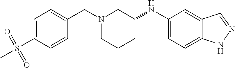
C1=C(S(=O)(C)=O)C=CC(CN2CCCC(NC3=CC=C4C(=C3)C=NN4)C2)=C1
